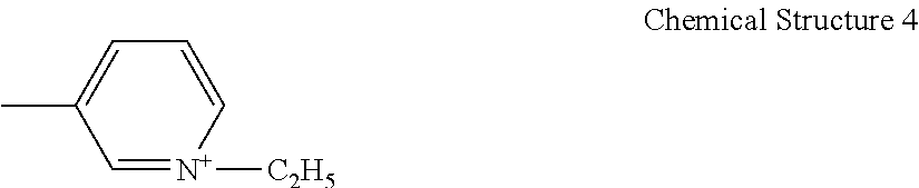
CC1=CC=C[N+]([C2H5])=C1
